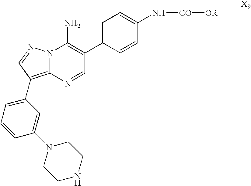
N12C(=C(C3=CC=CC(N4CCNCC4)=C3)C=N1)N=CC(C1=CC=C(N[CO][OR])C=C1)=C2N
